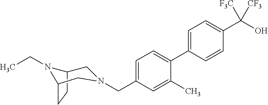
C1=C(C2=CC=C(CN3CC4CCC(N4CC)C3)C=C2C)C=CC(C(O)([F3C])[CF3])=C1
